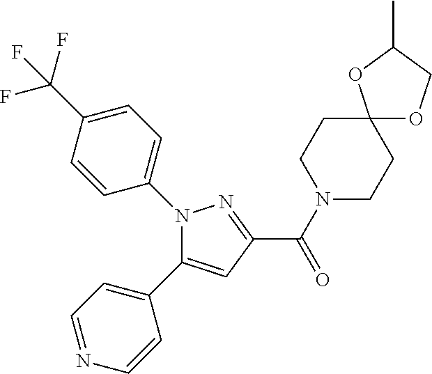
C1(C(N2CCC3(CC2)OCC(C)O3)=O)=NN(C2=CC=C(C(F)(F)F)C=C2)C(C2=CC=NC=C2)=C1
